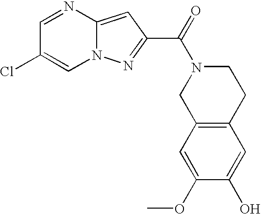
N12C(=CC(C(=O)N3CC4=C(CC3)C=C(O)C(OC)=C4)=N1)N=CC(Cl)=C2
